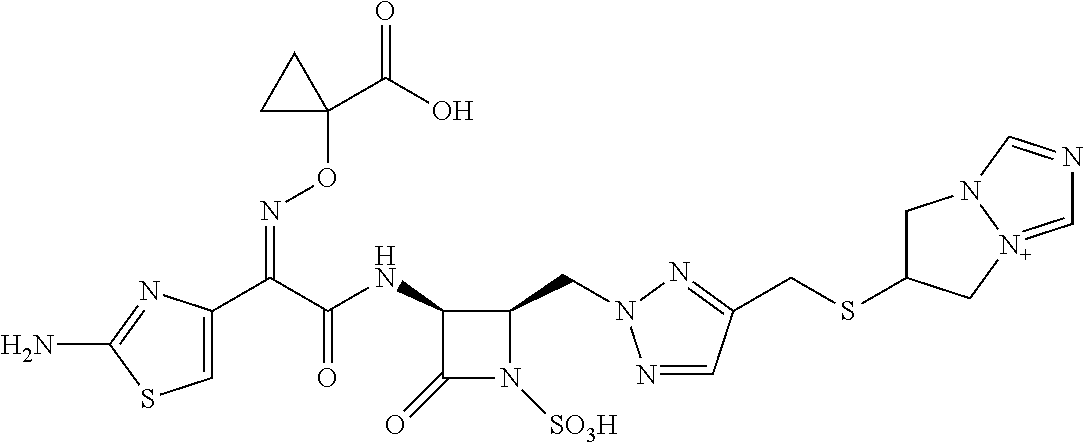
C1=C(C(C(NC2C(=O)N([SO3H])C2CN2N=CC(CSC3CN4[N+](=CN=C4)C3)=N2)=O)=NOC2(C(=O)O)CC2)N=C(N)S1
